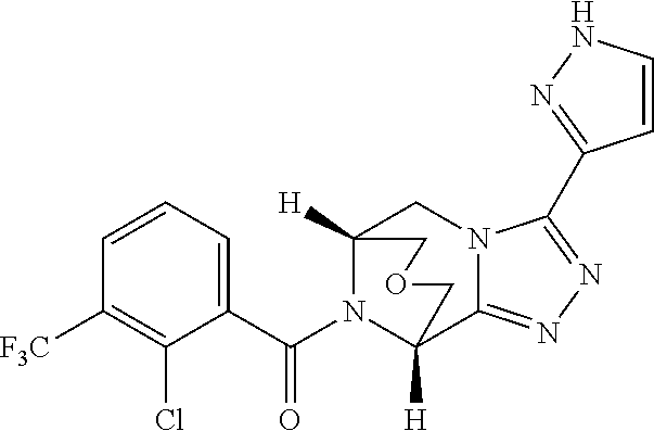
C12([H])N(C(C3=CC=CC([F3C])=C3Cl)=O)C([H])(C3=NN=C(C4=NNC=C4)N3C1)COC2
